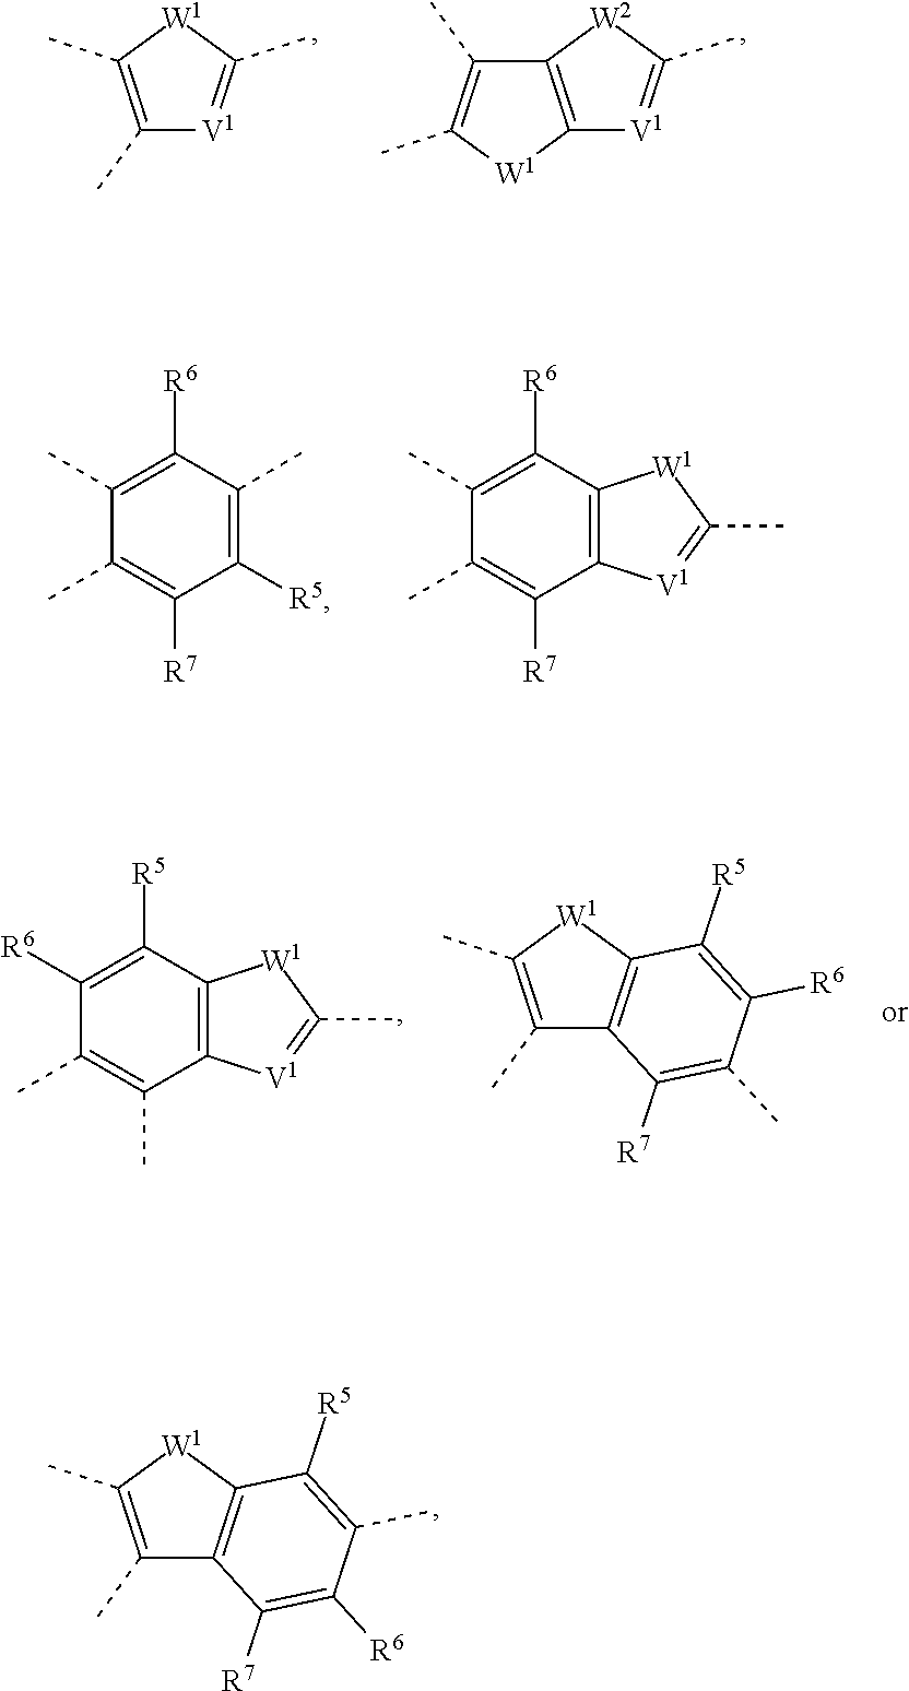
C1(C)=C(C)[W1]C2=C1C([R7])=C([R6])C(C)=C2[R5].C1(C)=C(C)[W1]C(C)=[V1]1.C12=C([W2]C(C)=[V1]1)C(C)=C(C)[W1]2.C1([R5])=C(C)C([R6])=C(C)C(C)=C1[R7].C12=C(C([R6])=C(C)C(C)=C1[R7])[W1]C(C)=[V1]2.C12=C(C([R5])=C([R6])C(C)=C1C)[W1]C(C)=[V1]2.C1(C)=C(C)[W1]C2=C1C([R7])=C(C)C([R6])=C2[R5]
